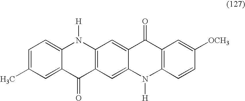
C1=C(C)C=C2C(=C1)N([H])C1=C(C2=O)C=C2C(=C1)C(=O)C1=C(N2[H])C=CC([OCH3])=C1
